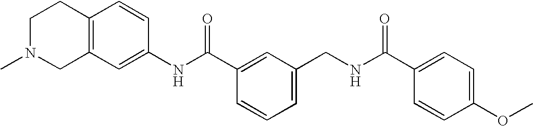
C1(NC(C2=CC(CNC(C3=CC=C(OC)C=C3)=O)=CC=C2)=O)=CC2=C(C=C1)CCN(C)C2
